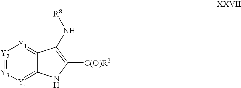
[Y4]1=C2C(=[Y1][Y2]=[Y3]1)C(N[R8])=C([C(O)R2])N2
